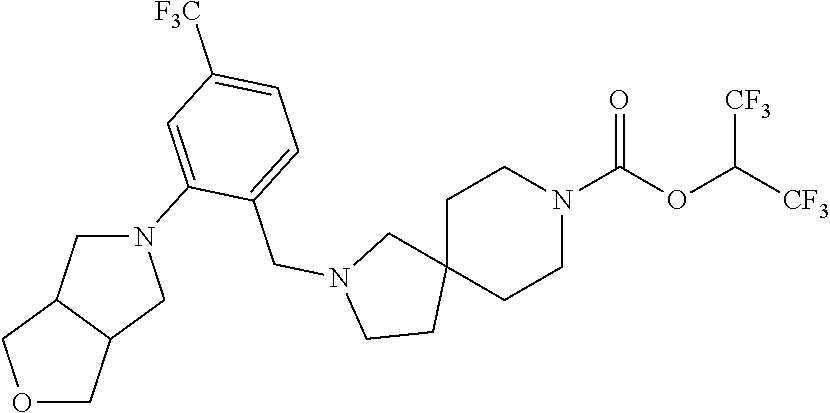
C1C2(CCN(C(OC([CF3])[CF3])=O)C1)CN(CC1=CC=C([F3C])C=C1N1CC3C(C1)COC3)CC2
